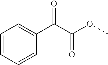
C1=CC=CC(C(C(OC)=O)=O)=C1
